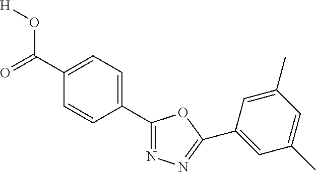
C1(C(=O)O[H])=CC=C(C2=NN=C(C3=CC(C)=CC(C)=C3)O2)C=C1
